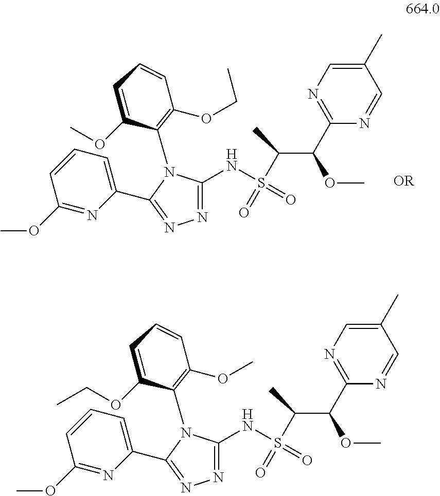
C1=CC(OCC)=C(N2C(NS(=O)(=O)C(C(OC)C3=NC=C(C)C=N3)C)=NN=C2C2=CC=CC(OC)=N2)C(OC)=C1.C1=CC(OC)=C(N2C(NS(=O)(=O)C(C(OC)C3=NC=C(C)C=N3)C)=NN=C2C2=CC=CC(OC)=N2)C(OCC)=C1
